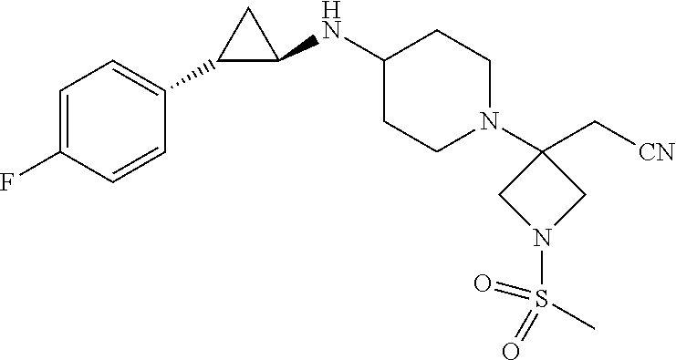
C1=C(F)C=CC(C2C(NC3CCN(C4(C[CN])CN(S(C)(=O)=O)C4)CC3)C2)=C1
